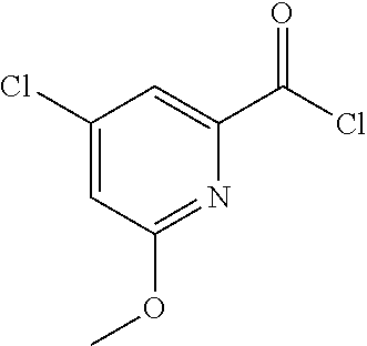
C1(Cl)=CC(OC)=NC(C(Cl)=O)=C1
